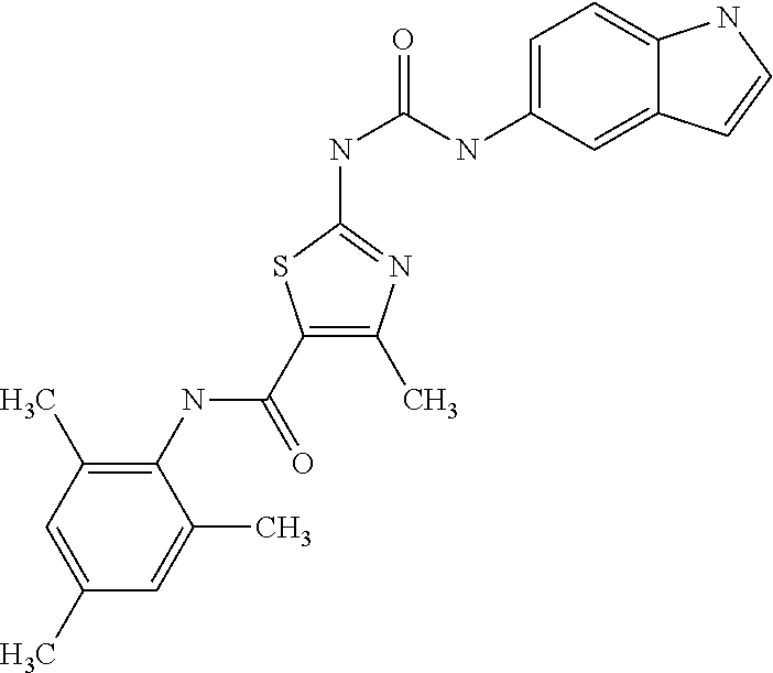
C1(C(=O)NC2=C(C)C=C(C)C=C2C)=C(C)N=C(NC(=O)NC2=CC=C3C(=C2)C=CN3)S1
